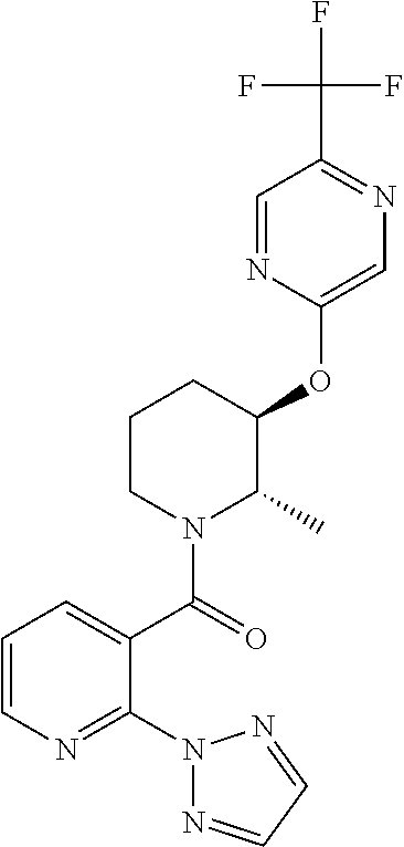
C1=CN=C(N2N=CC=N2)C(C(=O)N2C(C)C(OC3=CN=C(C(F)(F)F)C=N3)CCC2)=C1
